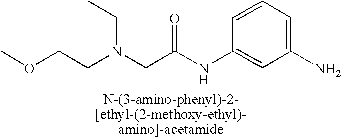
C1=CC=C(N)C=C1NC(CN(CC)CCOC)=O
